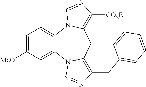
C1=C([MeO])C=C2C(=C1)N1C(=C([CO2Et])N=C1)CC1=C(CC3=CC=CC=C3)N=NN21
